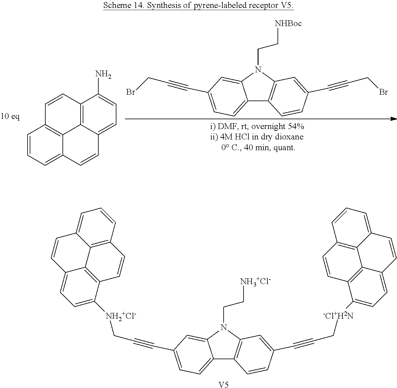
C12=CC=C(C#CC[NH2+Cl-]C3=CC=C4C5=C3C=CC3=C5C(=CC=C3)C=C4)C=C1N(CC[NH3+Cl-])C1=C2C=CC(C#CC[-Cl+H2N]C2=CC=C3C4=C2C=CC2=C4C(=CC=C2)C=C3)=C1.[V5].C12=CC=C(C#CCBr)C=C1N(CC[NHBoc])C1=C2C=CC(C#CCBr)=C1.C12=C3C(=CC=C1N)C=CC1=CC=CC(=C31)C=C2
